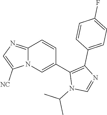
C12=NC=C([NC])N1C=C(C1=C(C3=CC=C(F)C=C3)N=CN1C(C)C)C=C2
